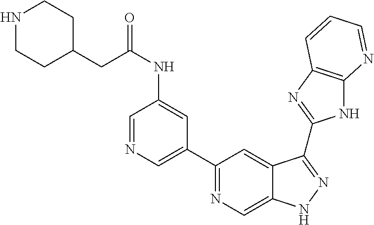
C1(C2=NC=C3C(=C2)C(C2=NC4=C(N2)N=CC=C4)=NN3)=CN=CC(NC(CC2CCNCC2)=O)=C1
